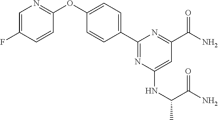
C1=C(F)C=CC(OC2=CC=C(C3=NC(NC(C)C(N)=O)=CC(C(N)=O)=N3)C=C2)=N1
